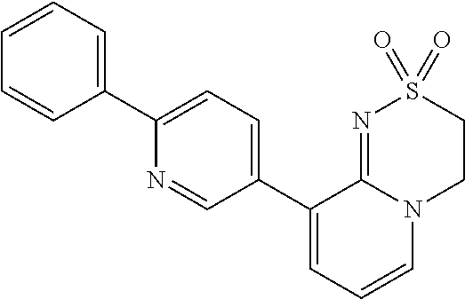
C1(C2=CC=CN3C2=NS(=O)(=O)CC3)=CC=C(C2=CC=CC=C2)N=C1
